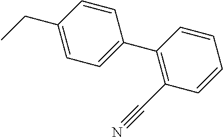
C1(CC)=CC=C(C2=C(C#N)C=CC=C2)C=C1
